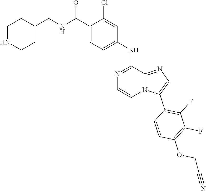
C1=C(C(=O)NCC2CCNCC2)C(Cl)=CC(NC2=NC=CN3C2=NC=C3C2=C(F)C(F)=C(OCC#N)C=C2)=C1
